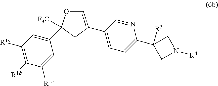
C1=C(C2=CC=C(C3([R3])CN([R4])C3)N=C2)CC(C2=CC([R1a])=C([R1b])C([R1c])=C2)([F3C])O1
